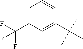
CC(C)(C)C1=CC(C(F)(F)F)=CC=C1
